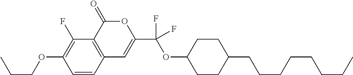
C1=CC2=C(C(F)=C1OCCC)C(=O)OC(C(OC1CCC(CCCCCCCC)CC1)(F)F)=C2
